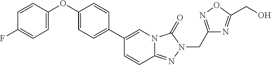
C1(OC2=CC=C(F)C=C2)=CC=C(C2=CN3C(=NN(CC4=NOC(CO)=N4)C3=O)C=C2)C=C1
